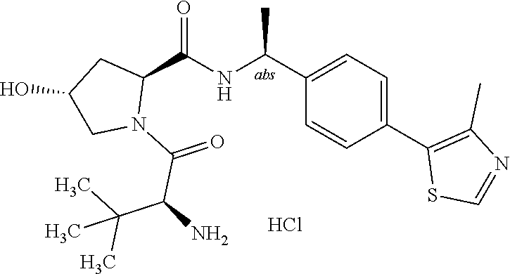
C1(C(NC(=O)C2CC(O)CN2C(=O)C(C(C)(C)C)N)C)=CC=C(C2=C(C)N=CS2)C=C1.Cl
